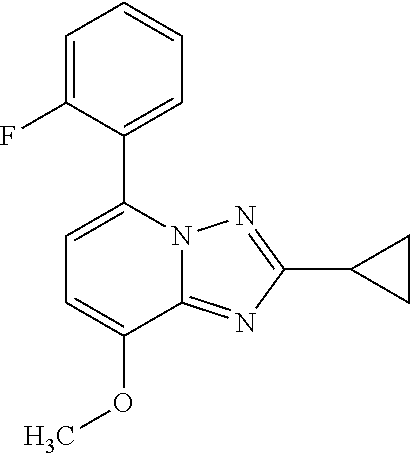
C1=C(OC)C2=NC(C3CC3)=NN2C(C2=CC=CC=C2F)=C1
